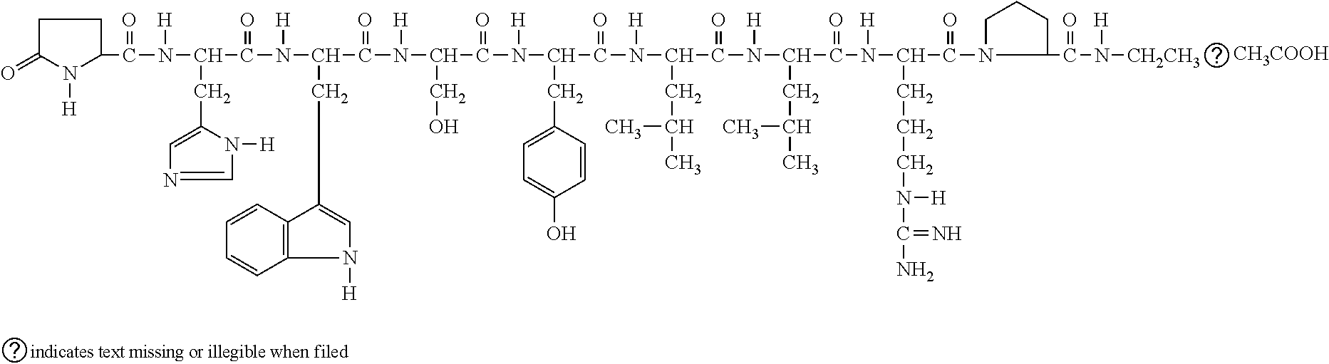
C1C(=O)N([H])C(C(N(C(CC2=CN=CN2[H])C(N([H])C(CC2=CN([H])C3=C2C=CC=C3)C(N(C(CO)C(N([H])C(CC2=CC=C(O)C=C2)C(N(C(CC(C)C)C(N([H])C(CC(C)C)C(N([H])C(CCCN([H])C(=N)N)C(=O)N2CCCC2C(N([CH2CH3])[H])=O)=O)=O)[H])=O)=O)[H])=O)=O)[H])=O)C1.[CH3COOH]
